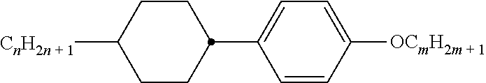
C1CC(C2=CC=C([OCmH2m + 1])C=C2)CCC1[CnH2n + 1]
